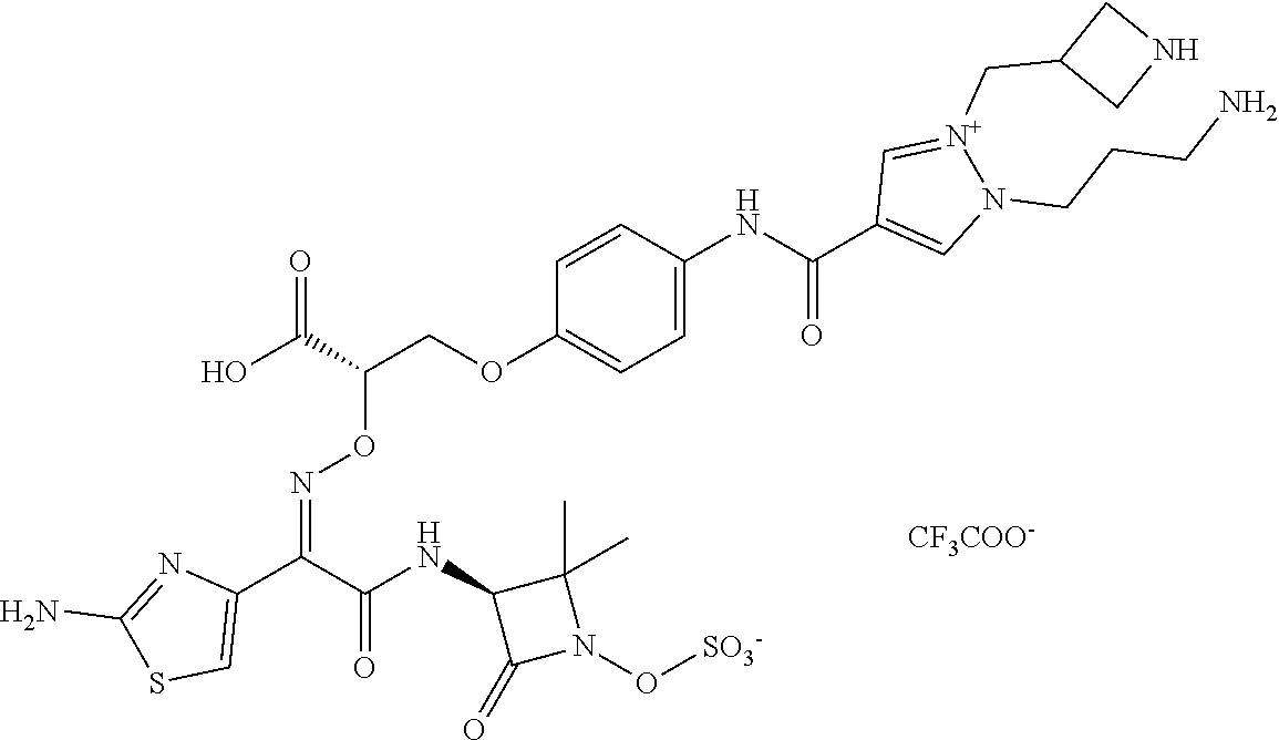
C1=C(NC(C2=CN(CCCN)[N+](CC3CNC3)=C2)=O)C=CC(OCC(C(O)=O)ON=C(C2=CSC(N)=N2)C(NC2C(=O)N(O[SO3-])C2(C)C)=O)=C1.[CF3COO-]
